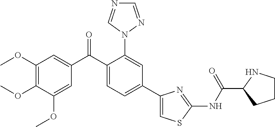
COC1=C(OC)C(OC)=CC(C(C2=CC=C(C3=CSC(NC(=O)C4NCCC4)=N3)C=C2N2C=NC=N2)=O)=C1
